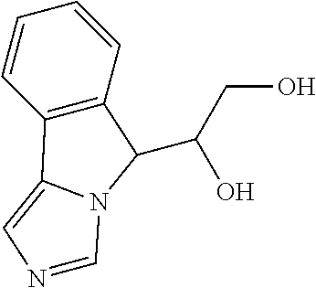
C1=CC=CC2=C1C(C(O)CO)N1C2=CN=C1
